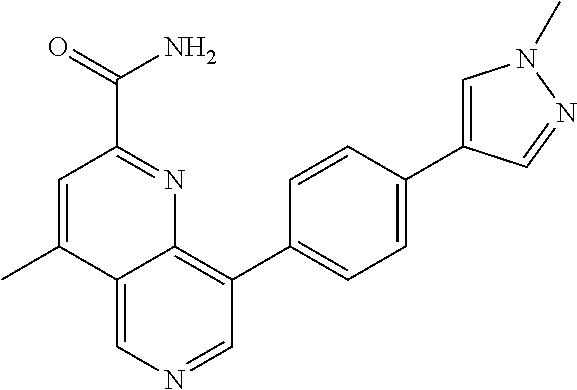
C12=CN=CC(C3=CC=C(C4=CN(C)N=C4)C=C3)=C1N=C(C(=O)N)C=C2C
